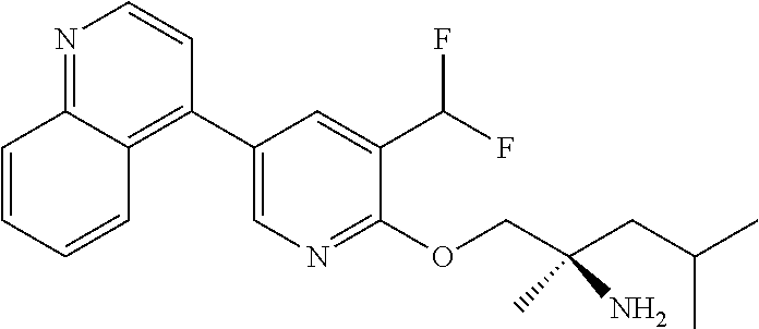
N1=C2C(=C(C3=CN=C(OCC(CC(C)C)(C)N)C(C(F)F)=C3)C=C1)C=CC=C2
